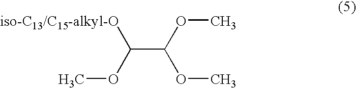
C(C(OC)OC)([iso-C13/C15-alkyl-O])OC
